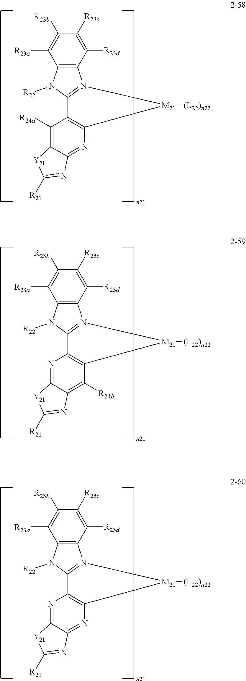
C12=C(C([R23d])=C([R23c])C([R23b])=C1[R23a])N1=C(N2[R22])C2=C(N=C3C(=C2[R24a])[Y21]C([R21])=N3)[M21]1[(L22)n22].C12=C(C([R23d])=C([R23c])C([R23b])=C1[R23a])N1=C(N2[R22])C2=C(C([R24b])=C3C(=N2)[Y21]C([R21])=N3)[M21]1[(L22)n22].C12=C(C([R23d])=C([R23c])C([R23b])=C1[R23a])N1=C(N2[R22])C2=C(N=C3C(=N2)[Y21]C([R21])=N3)[M21]1[(L22)n22]
